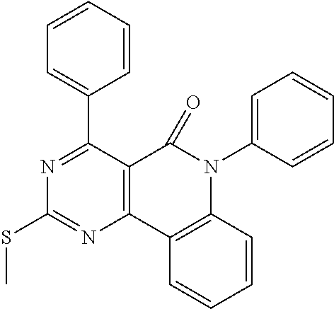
C12=C(C3=C(N(C4=CC=CC=C4)C1=O)C=CC=C3)N=C(SC)N=C2C1=CC=CC=C1
